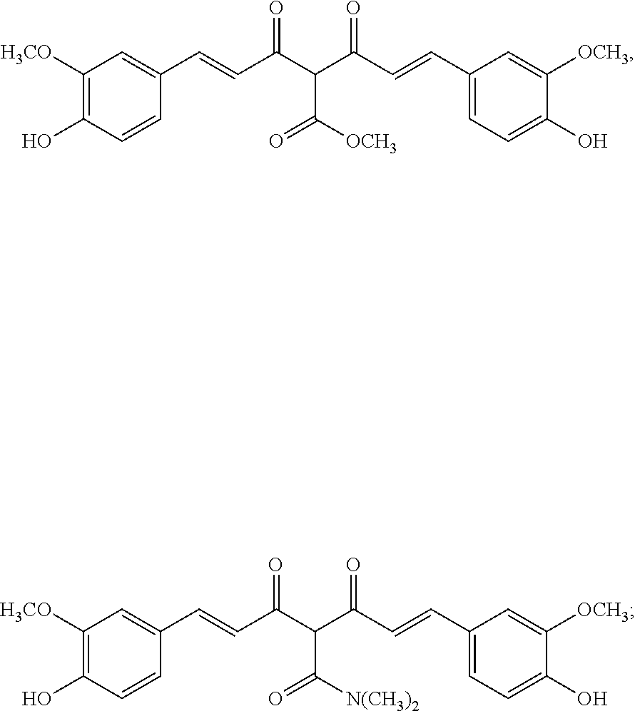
C1([H3CO])=C(O)C=CC(C=CC(C(C(C=CC2=CC=C(O)C([OCH3])=C2)=O)C(=O)[OCH3])=O)=C1.C1([H3CO])=C(O)C=CC(C=CC(C(C(C=CC2=CC=C(O)C([OCH3])=C2)=O)C(=O)[N(CH3)2])=O)=C1
